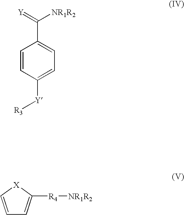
C1=CC([Y][R3])=CC=C1C([NR1R2])=[Y].C1=C[X]C([R4][NR1R2])=C1
